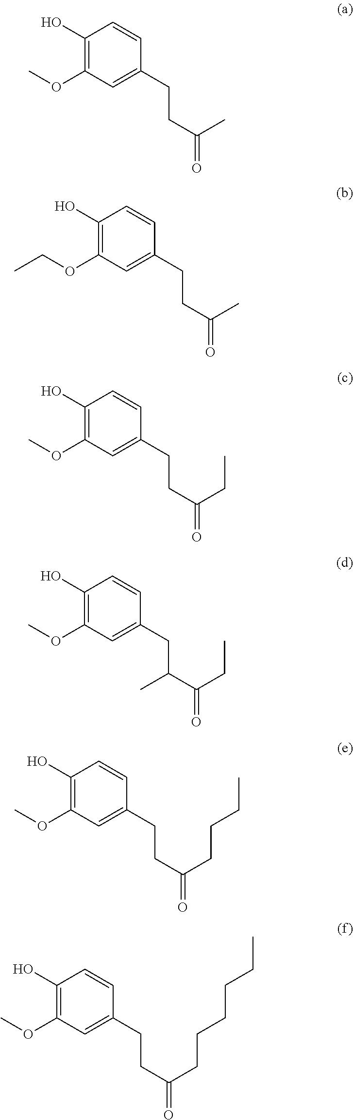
C1(O)=C(OC)C=C(CCC(=O)C)C=C1.C1(O)=C(OCC)C=C(CCC(=O)C)C=C1.C1(O)=C(OC)C=C(CCC(=O)CC)C=C1.C1(O)=C(OC)C=C(CC(C(=O)CC)C)C=C1.C1(O)=C(OC)C=C(CCC(=O)CCCC)C=C1.C1(O)=C(OC)C=C(CCC(=O)CCCCCC)C=C1
